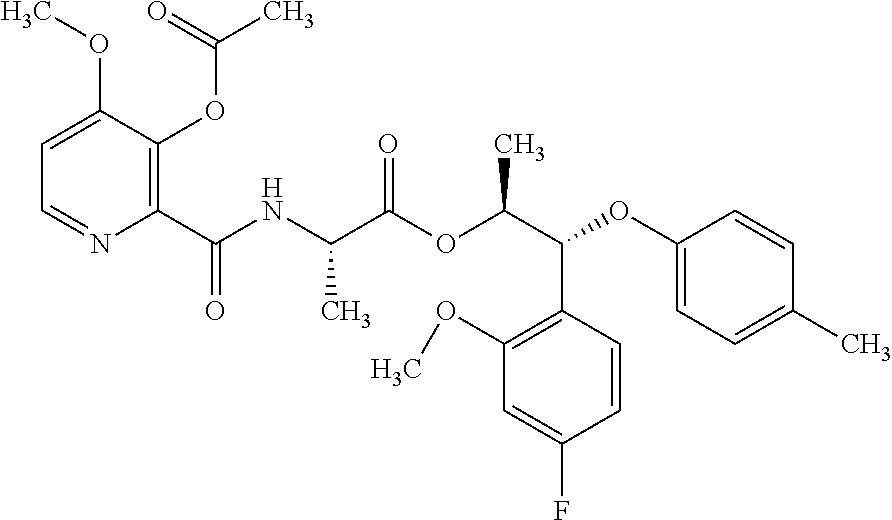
C1=C(OC)C(OC(C)=O)=C(C(NC(C(OC(C(OC2=CC=C(C)C=C2)C2=C(OC)C=C(F)C=C2)C)=O)C)=O)N=C1
